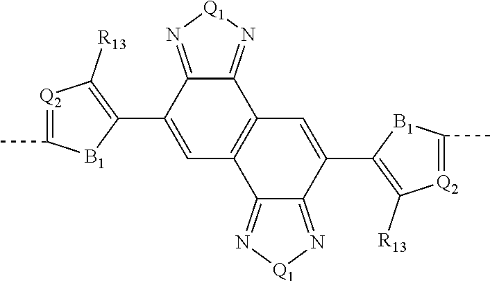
C12=N[Q1]N=C1C(C1=C([R13])[Q2]=C(C)[B1]1)=CC1=C2C=C(C2=C([R13])[Q2]=C(C)[B1]2)C2=N[Q1]N=C12
